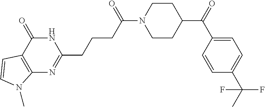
C12=C(C(=O)NC(CCCC(=O)N3CCC(C(=O)C4=CC=C(C(C)(F)F)C=C4)CC3)=N1)C=CN2C
